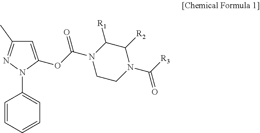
C1=CC=CC=C1N1C(OC(N2CCN(C([R3])=O)C([R2])C2[R1])=O)=CC(C)=N1
